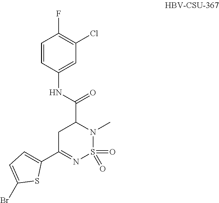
C1C(C2=CC=C(Br)S2)=NS(=O)(=O)N(C)C1C(NC1=CC(Cl)=C(F)C=C1)=O
